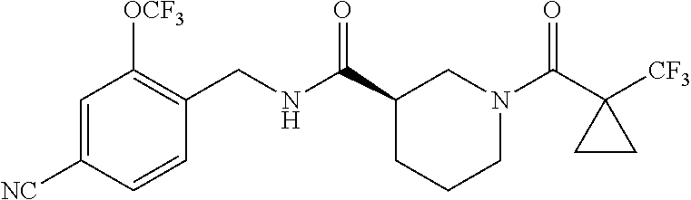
C1=C([NC])C=CC(CNC(C2CCCN(C(C3([CF3])CC3)=O)C2)=O)=C1[OCF3]
